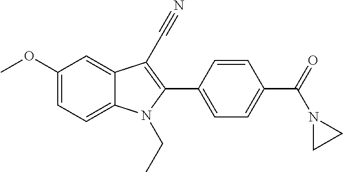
C1(OC)=CC=C2C(=C1)C(C#N)=C(C1=CC=C(C(=O)N3CC3)C=C1)N2CC
